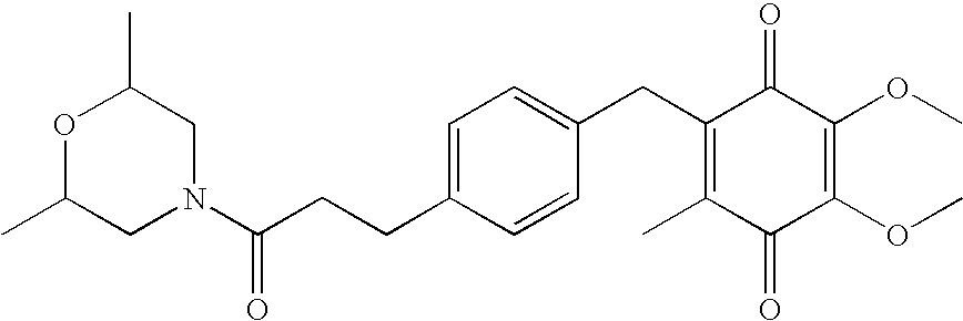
C1(=O)C(C)=C(CC2=CC=C(CCC(=O)N3CC(C)OC(C)C3)C=C2)C(=O)C(OC)=C1OC
